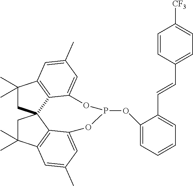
C1(C)(C)CC23C4=C1C=C(C)C=C4OP(OC1=CC=CC=C1C=CC1=CC=C([CF3])C=C1)OC1=CC(C)=CC(=C21)C(C)(C)C3
